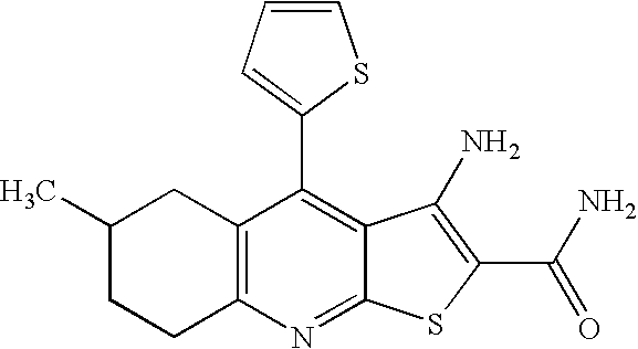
C1(C)CCC2=C(C1)C(C1=CC=CS1)=C1C(=N2)SC(C(N)=O)=C1N
